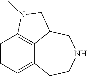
C12=CC=CC3=C1C(CNCC2)CN3C
